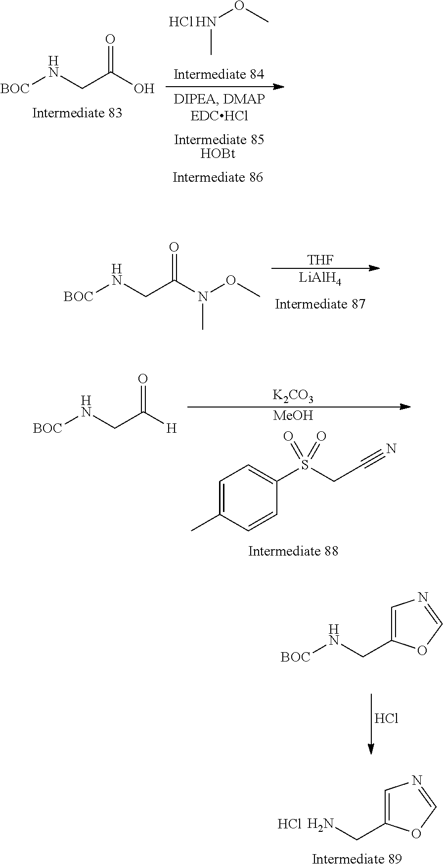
[BOC]NCC(O)=O.N(C)OC.Cl.[HOBt].[BOC]NCC(N(OC)C)=O.[LiAlH4].[THF].C1=C(C)C=CC(S(CC#N)(=O)=O)=C1.[MeOH].[K2CO3].[BOC]NCC([H])=O.Cl.C1=C(CN[BOC])OC=N1.C1=C(CN)OC=N1.Cl
